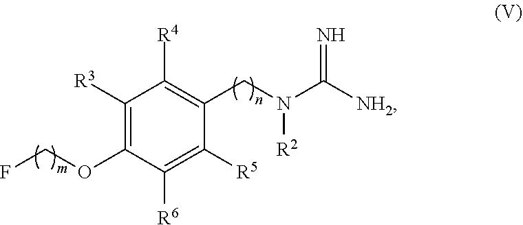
C1([R3])=C(OCF)C([R6])=C([R5])C(CN(C(=N)[NH2])[R2])=C1[R4]
